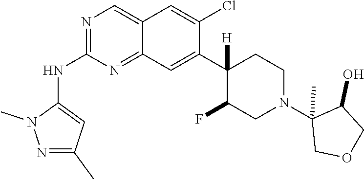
C12=CN=C(NC3=CC(C)=NN3C)N=C1C=C(C1([H])C(F)CN(C3(C)COCC3O)CC1)C(Cl)=C2
